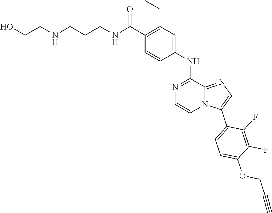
C1(C(NCCCNCCO)=O)=C(CC)C=C(NC2=NC=CN3C2=NC=C3C2=CC=C(OCC#C)C(F)=C2F)C=C1
